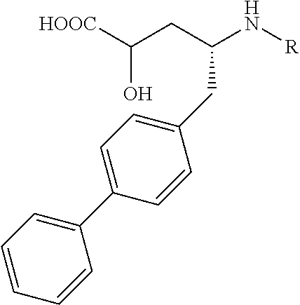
C1(C2=CC=CC=C2)=CC=C(CC(N[R])CC([HOOC])O)C=C1
